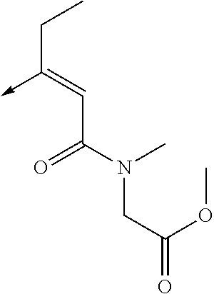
C(C(N(CC(=O)OC)C)=O)=C(CC)->C
